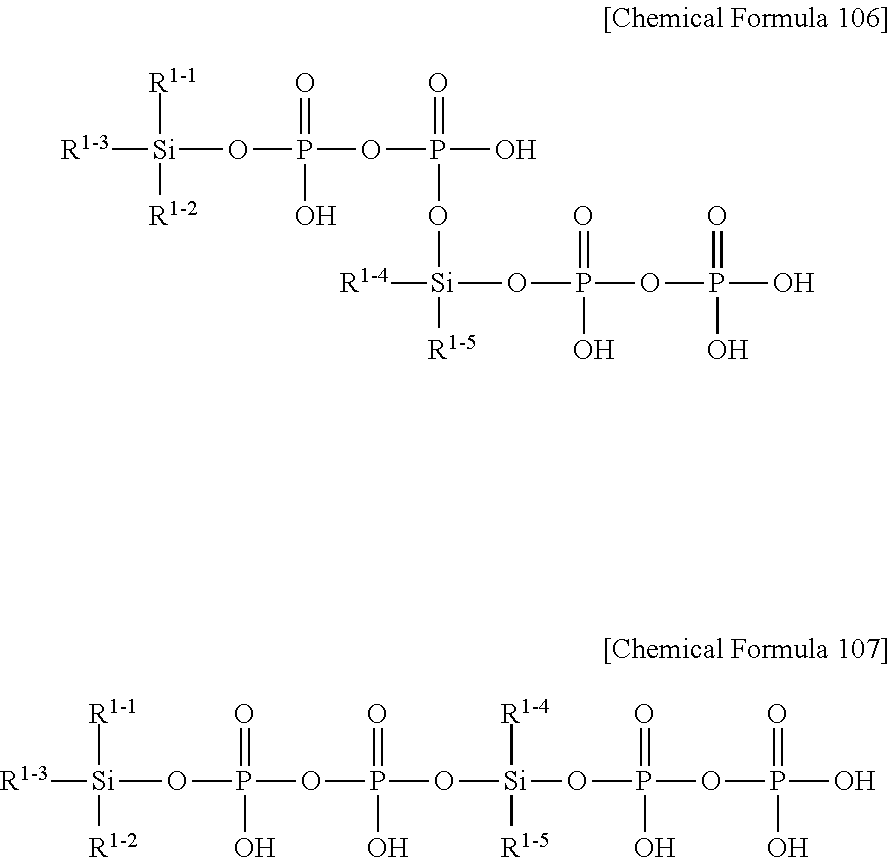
[R1-3][Si]([R1-1])([R1-2])OP(OP(=O)(O)O[Si]([R1-4])([R1-5])OP(OP(=O)(O)O)(=O)O)(=O)O.[R1-3][Si]([R1-1])([R1-2])OP(OP(=O)(O[Si]([R1-4])([R1-5])OP(OP(O)(=O)O)(=O)O)O)(=O)O
